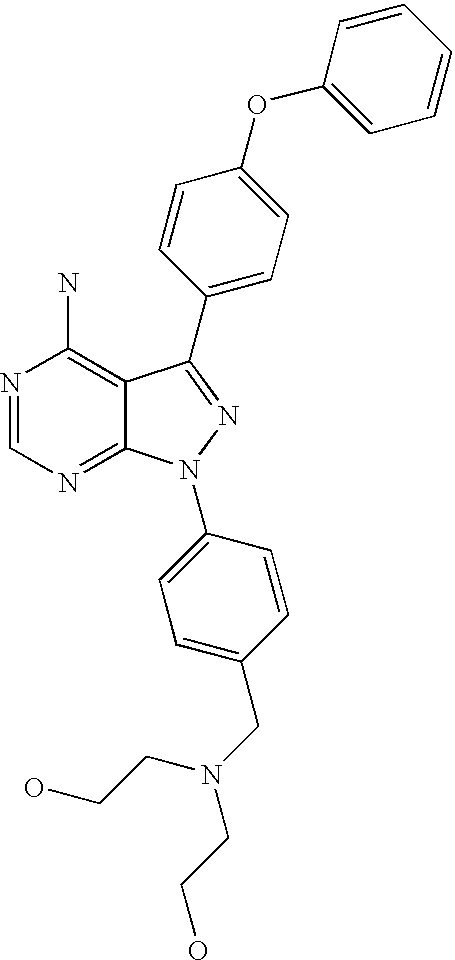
N1=CN=C2C(=C1N)C(C1=CC=C(OC3=CC=CC=C3)C=C1)=NN2C1=CC=C(CN(CCO)CCO)C=C1
